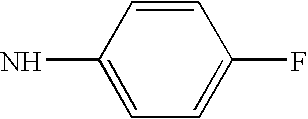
NC1=CC=C(F)C=C1
